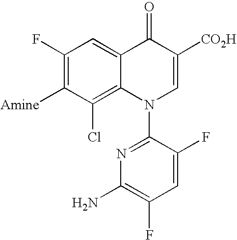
C1(F)=C([Amine])C(Cl)=C2C(=C1)C(=O)C([CO2H])=CN2C1=NC(N)=C(F)C=C1F
